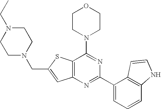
C12=C(N=C(C3=CC=CC4=C3C=CN4)N=C1N1CCOCC1)C=C(CN1CCN(CC)CC1)S2
